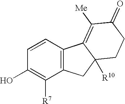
C1=CC(O)=C([R7])C2=C1C1=C([Me])C(=O)CCC1([R10])C2
